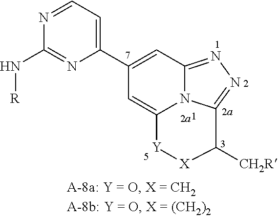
N1=CC=C(C2=CC3=NN=C4N3C(=C2)[Y][X]C4[CH2R])N=C1N[R]
